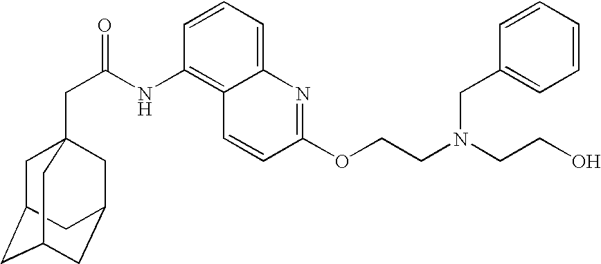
C1C2CC3CC(CC1(CC(=O)NC1=C4C(=CC=C1)N=C(OCCN(CCO)CC1=CC=CC=C1)C=C4)C3)C2
